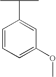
C1=CC=C(OC)C=C1C(C)C
